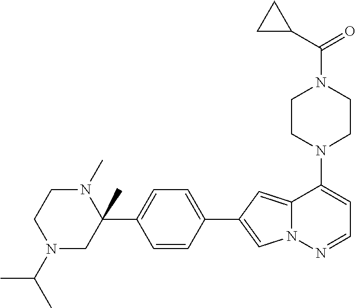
N1(C2=CC=NN3C2=CC(C2=CC=C(C4(C)N(C)CCN(C(C)C)C4)C=C2)=C3)CCN(C(=O)C2CC2)CC1
